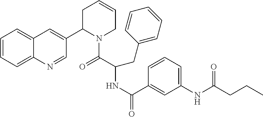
C12=CC=CC=C1N=CC(C1N(C(C(NC(C3=CC(NC(CCC)=O)=CC=C3)=O)CC3=CC=CC=C3)=O)CC=CC1)=C2
